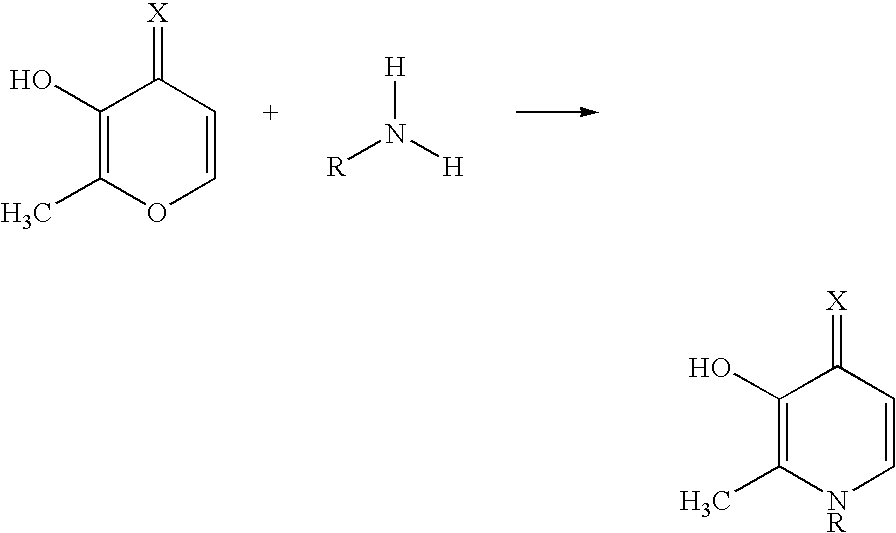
C1(O)=C(C)OC=CC1=[X].[R]N([H])[H].C1(O)=C(C)[NR]C=CC1=[X]
